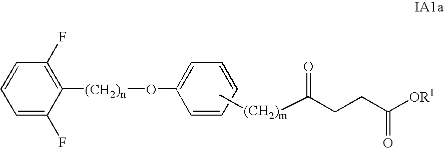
C[(CH2)m]C(CCC([OR1])=O)=O.C1([(CH2)n]OC2=CC=CC=C2)=C(F)C=CC=C1F
